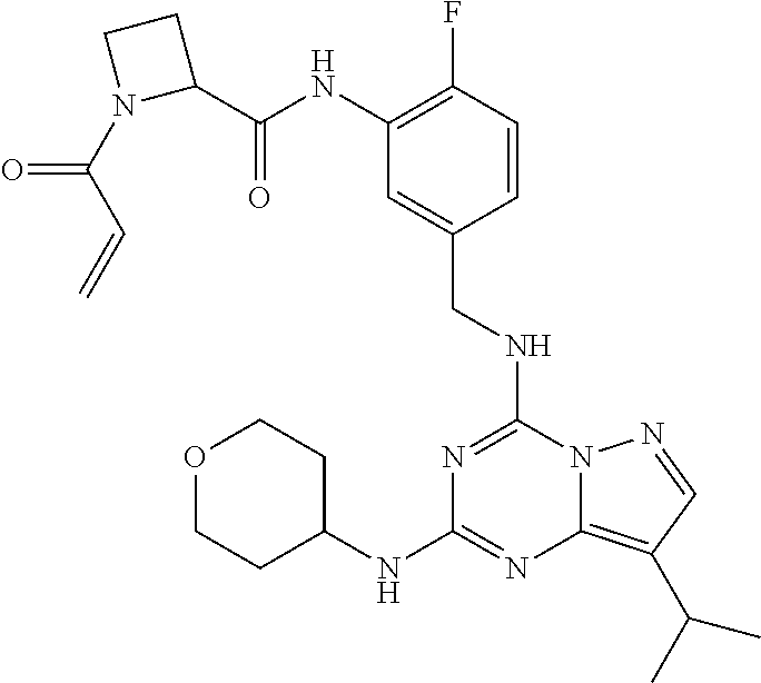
C1(C(NC2=C(F)C=CC(CNC3=NC(NC4CCOCC4)=NC4=C(C(C)C)C=NN34)=C2)=O)CCN1C(C=C)=O
